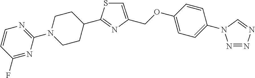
C1(F)=NC(N2CCC(C3=NC(COC4=CC=C(N5N=NN=C5)C=C4)=CS3)CC2)=NC=C1
